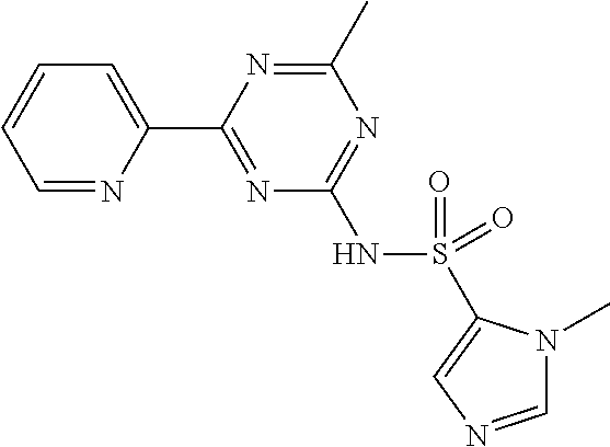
C1=NC(C2=NC(NS(=O)(=O)C3=CN=CN3C)=NC(C)=N2)=CC=C1
